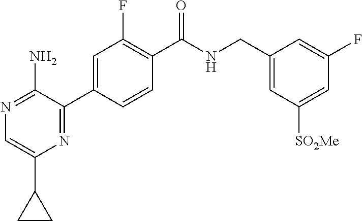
N1=C(N)C(C2=CC(F)=C(C(NCC3=CC([SO2Me])=CC(F)=C3)=O)C=C2)=NC(C2CC2)=C1
